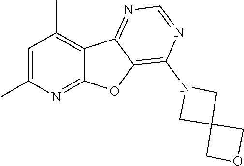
C1=C(C)N=C2C(=C1C)C1=NC=NC(N3CC4(C3)COC4)=C1O2
